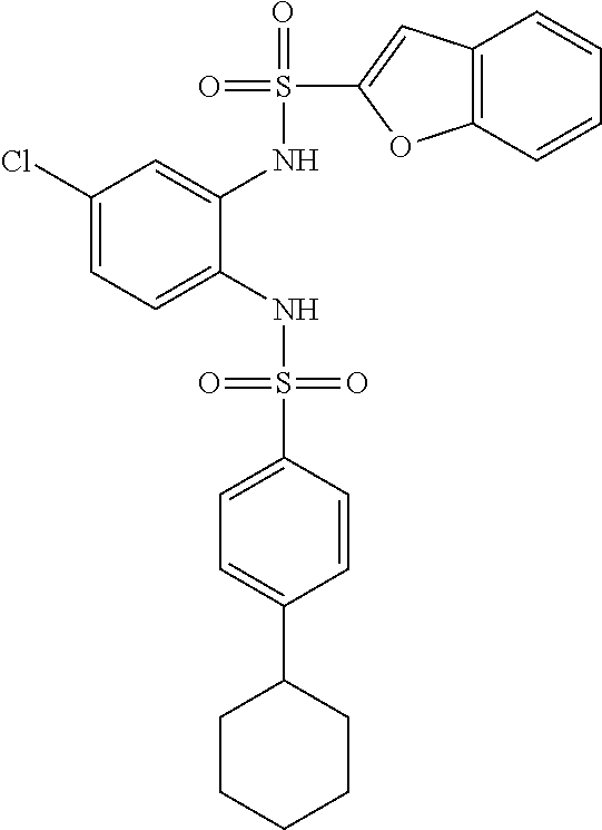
C1(Cl)=CC=C(NS(=O)(=O)C2=CC=C(C3CCCCC3)C=C2)C(NS(=O)(C2=CC3=C(O2)C=CC=C3)=O)=C1
